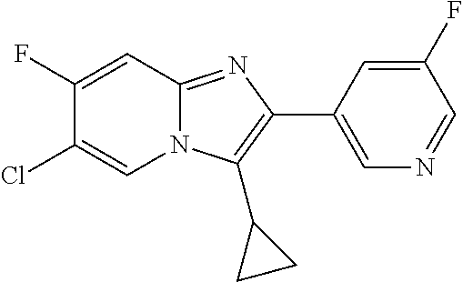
C1(F)=CC2=NC(C3=CN=CC(F)=C3)=C(C3CC3)N2C=C1Cl
